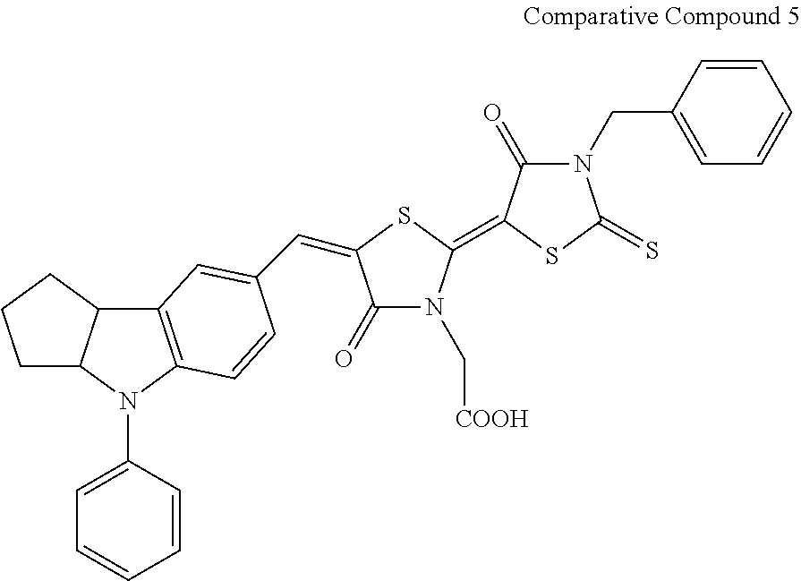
C1=CC(CN2C(=O)C(=C3N(C[COOH])C(=O)C(=CC4=CC5=C(N(C6=CC=CC=C6)C6CCCC65)C=C4)S3)SC2=S)=CC=C1
